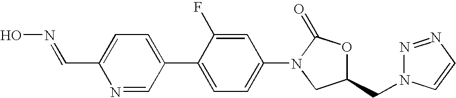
N(=CC1=CC=C(C2=CC=C(N3CC(CN4N=NC=C4)OC3=O)C=C2F)C=N1)O
